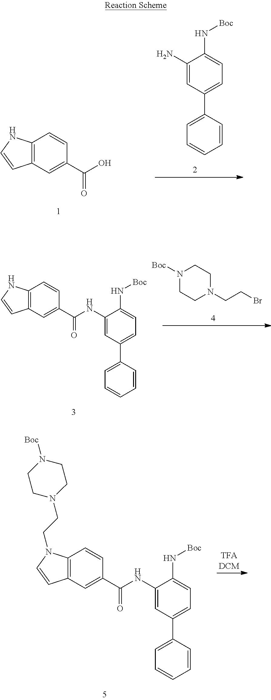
C12=C(C=C(C(O)=O)C=C1)C=CN2.C1(C2=CC=C(N[Boc])C(N)=C2)=CC=CC=C1.N1([Boc])CCN(CCBr)CC1.C12=C(C=C(C(NC3=CC(C4=CC=CC=C4)=CC=C3N[Boc])=O)C=C1)C=CN2.C12=C(C=C(C(NC3=CC(C4=CC=CC=C4)=CC=C3N[Boc])=O)C=C1)C=CN2CCN1CCN([Boc])CC1
